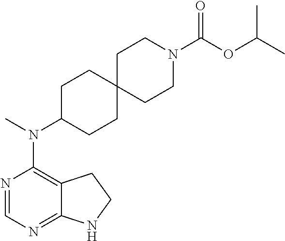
N1=CN=C2C(=C1N(C)C1CCC3(CC1)CCN(C(OC(C)C)=O)CC3)CCN2
